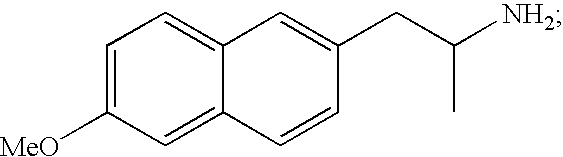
C1=C([MeO])C=C2C(=C1)C=C(CC([NH2])C)C=C2
